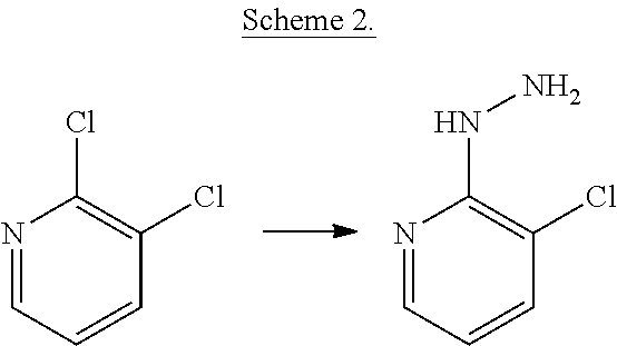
N1=CC=CC(Cl)=C1Cl.N1=CC=CC(Cl)=C1NN
